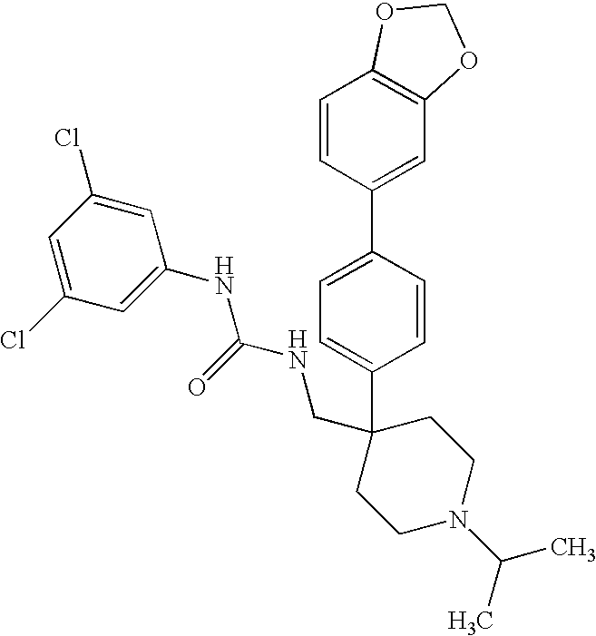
C1=CC(C2=CC3=C(C=C2)OCO3)=CC=C1C1(CNC(NC2=CC(Cl)=CC(Cl)=C2)=O)CCN(C(C)C)CC1
